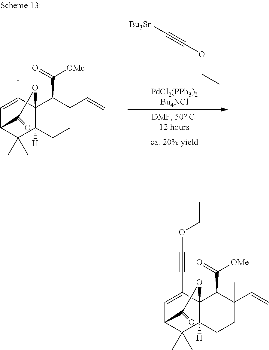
C1=C(I)C23C([H])(C(C)(C)C1C(=O)O2)CCC(C=C)(C)C3C([OMe])=O.[Bu3Sn]C#COCC.C1=C(C#COCC)C23C([H])(C(C)(C)C1C(=O)O2)CCC(C=C)(C)C3C([OMe])=O
